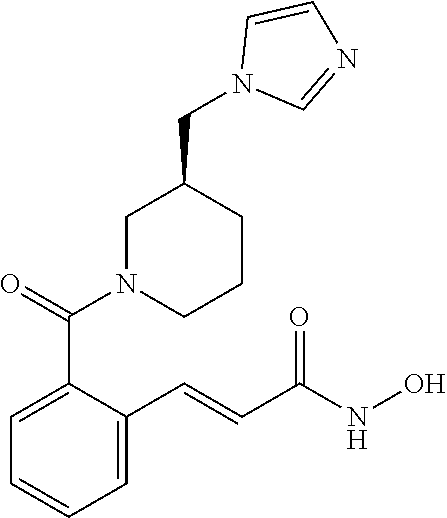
C1=C(C=CC(NO)=O)C(C(=O)N2CCCC(CN3C=CN=C3)C2)=CC=C1
